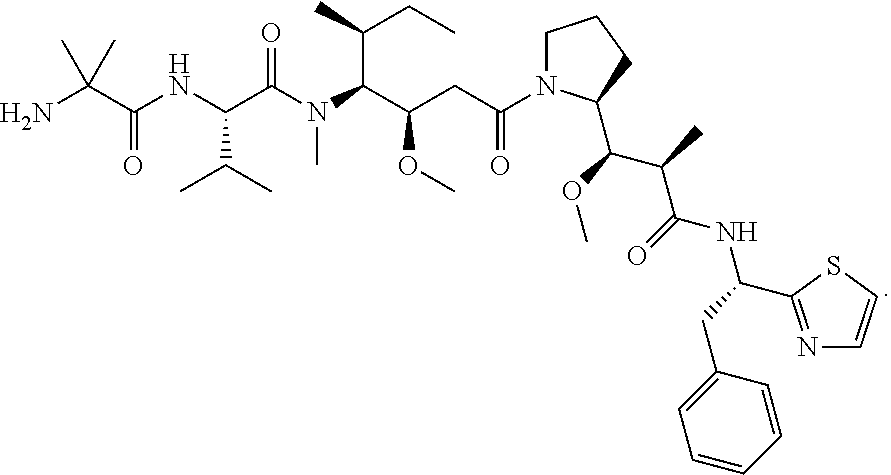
NC(C(NC(C(N(C(C(CC(N1CCCC1C(OC)C(C)C(=O)NC(CC1=CC=CC=C1)C1=NC=CS1)=O)OC)C(C)CC)C)=O)C(C)C)=O)(C)C
